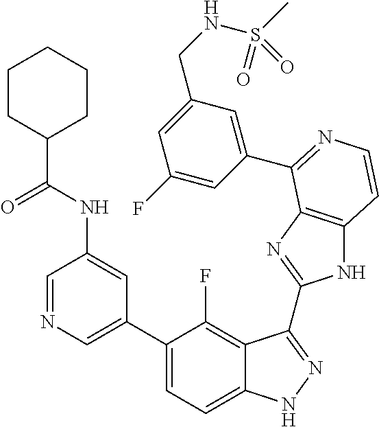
C1=C(C2=CC=C3C(=C2F)C(C2=NC4=C(N2)C=CN=C4C2=CC(CNS(C)(=O)=O)=CC(F)=C2)=NN3)C=C(NC(C2CCCCC2)=O)C=N1
